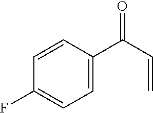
C1(F)=CC=C(C(C=C)=O)C=C1
